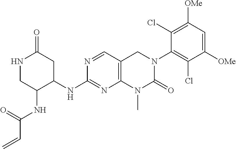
N(C1=NC2=C(C=N1)CN(C1=C(Cl)C([OMe])=CC([OMe])=C1Cl)C(=O)N2C)C1CC(=O)NCC1NC(C=C)=O
